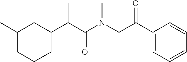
C1(C)CCCC(C(C(N(CC(C2=CC=CC=C2)=O)C)=O)C)C1
